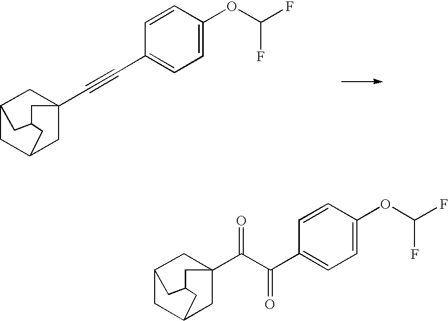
C1C2(C#CC3=CC=C(OC(F)F)C=C3)CC3CC(C2)CC1C3.C1C2(C(C(C3=CC=C(OC(F)F)C=C3)=O)=O)CC3CC(C2)CC1C3
